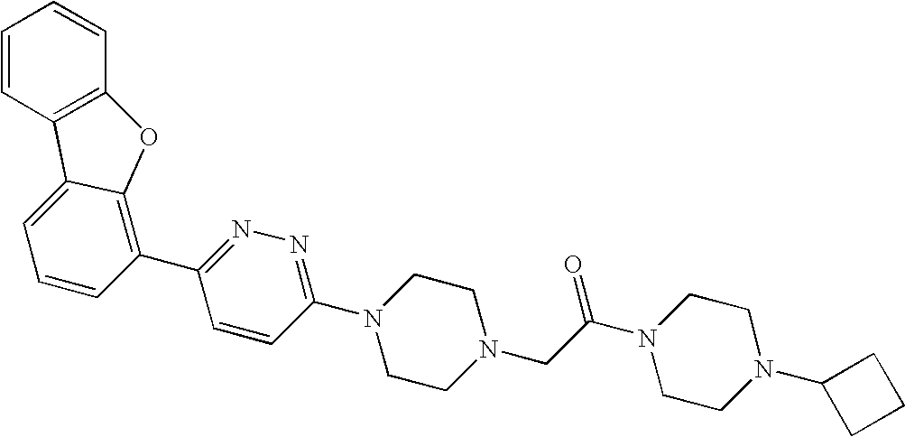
C1=CC2=C(C=C1)OC1=C(C3=NN=C(N4CCN(CC(N5CCN(C6CCC6)CC5)=O)CC4)C=C3)C=CC=C21
